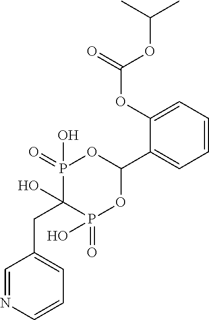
C1=NC=CC=C1CC1(O)P(=O)(O)OC(C2=CC=CC=C2OC(=O)OC(C)C)OP1(=O)O
